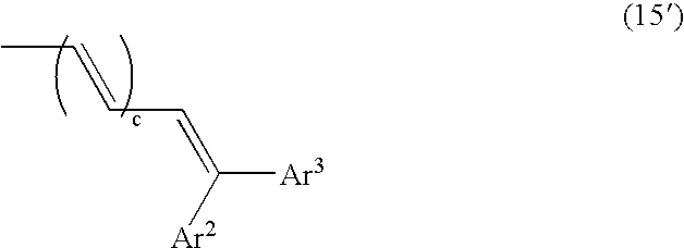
CC=CC=C([Ar3])[Ar2]
